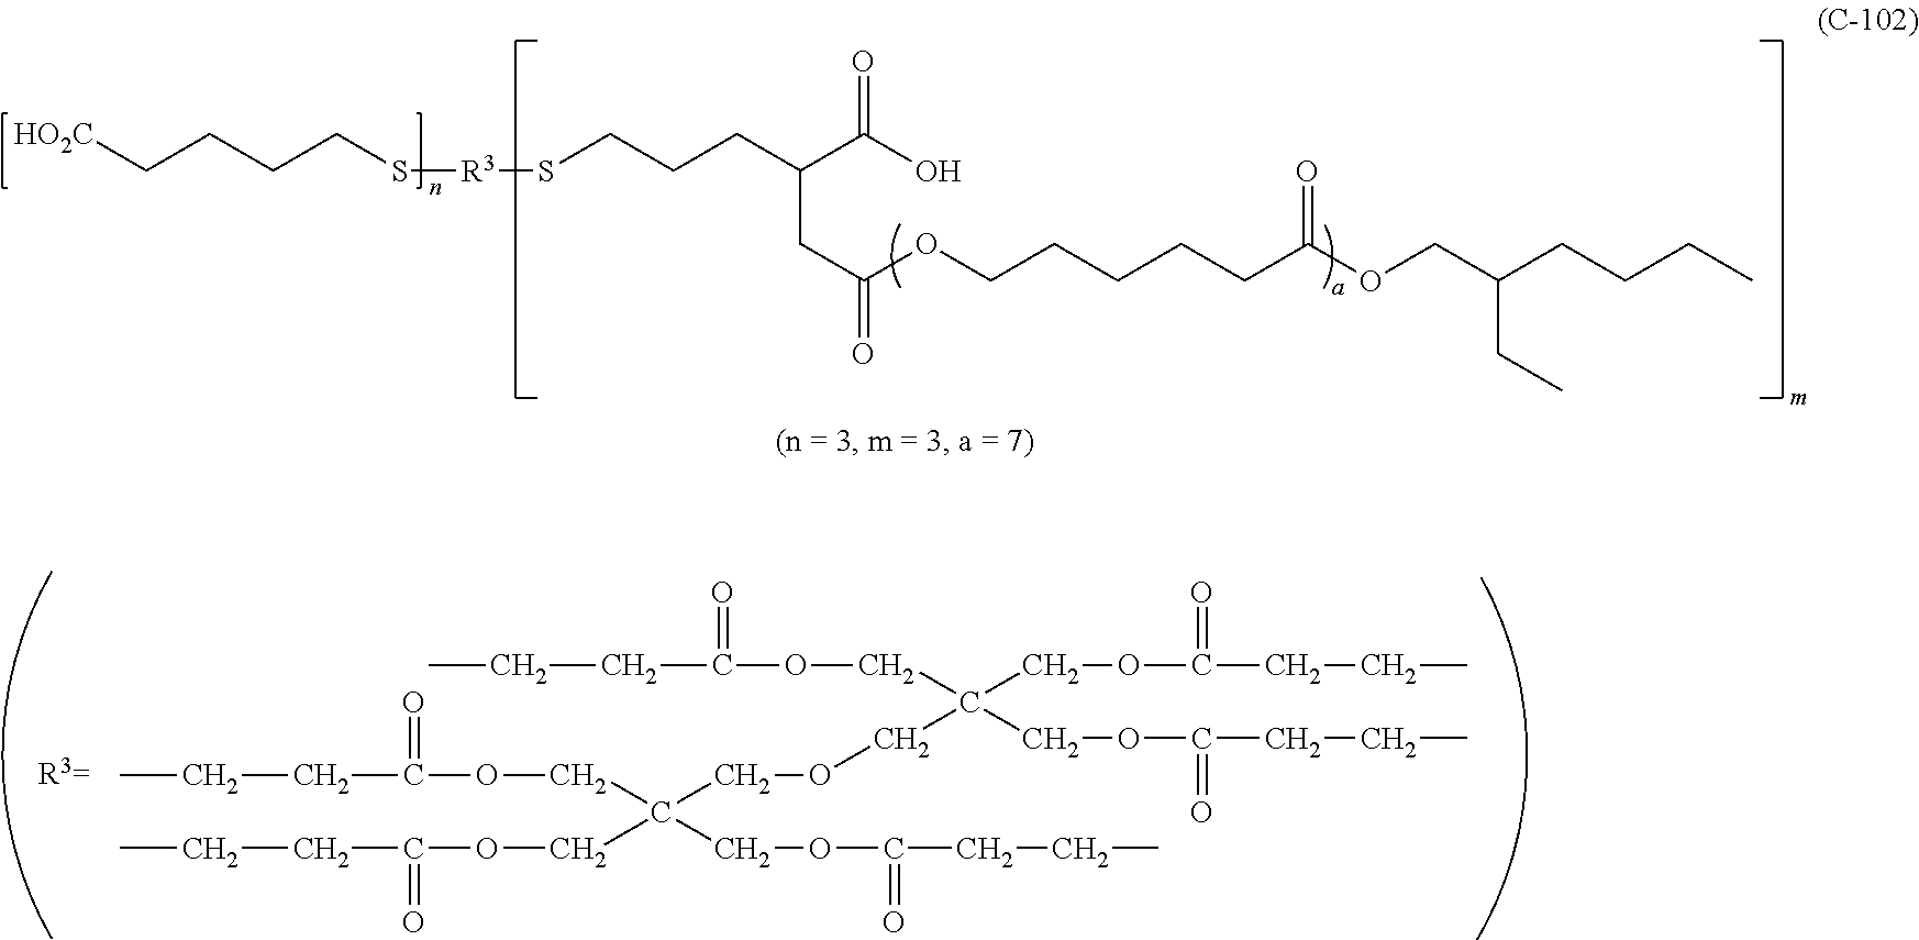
C(COCC(COC(CCC)=O)(COC(CCC)=O)COC(CCC)=O)(COC(CCC)=O)(COC(CCC)=O)COC(CCC)=O.[HO2C]CCCCS[R3]SCCCC(C(O)=O)CC(OCCCCCC(OCC(CCCC)CC)=O)=O
